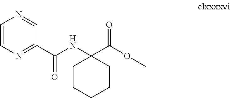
C1CCCCC1(NC(C1=NC=CN=C1)=O)C(OC)=O
